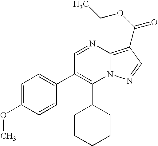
C1(C2CCCCC2)=C(C2=CC=C(OC)C=C2)C=NC2=C(C(OCC)=O)C=NN12
